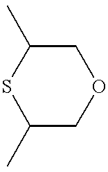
S1C(C)COCC1C
